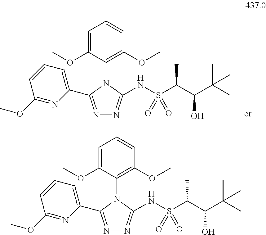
N(S(C(C(C(C)(C)C)O)C)(=O)=O)C1=NN=C(C2=CC=CC(OC)=N2)N1C1=C(OC)C=CC=C1OC.N(S(C(C(C(C)(C)C)O)C)(=O)=O)C1=NN=C(C2=CC=CC(OC)=N2)N1C1=C(OC)C=CC=C1OC
